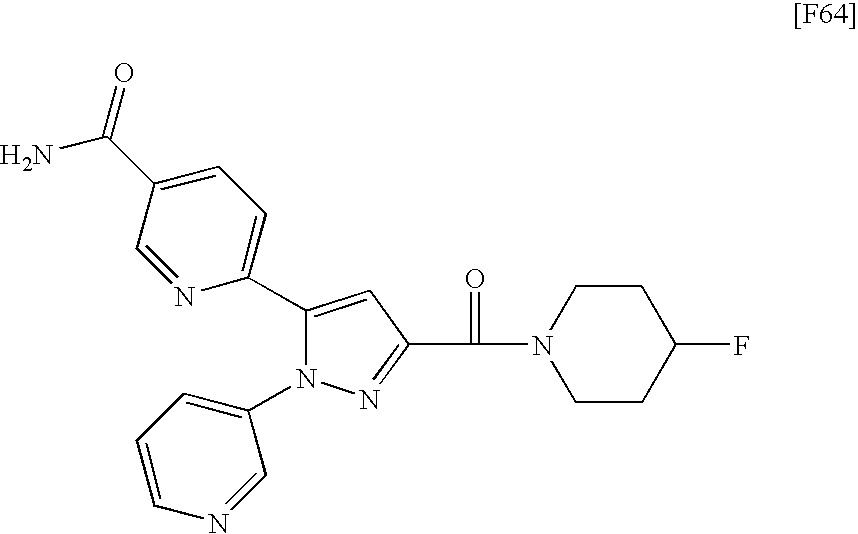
C1(C2=CC=C(C(N)=O)C=N2)=CC(C(N2CCC(F)CC2)=O)=NN1C1=CC=CN=C1
